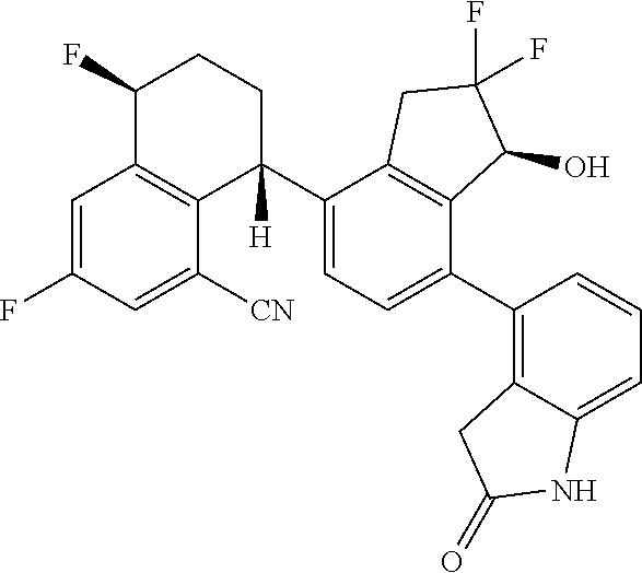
C1=C(F)C=C([CN])C2=C1C(F)CCC2(C1=CC=C(C2=C3C(=CC=C2)NC(=O)C3)C2=C1CC(F)(F)C2O)[H]
